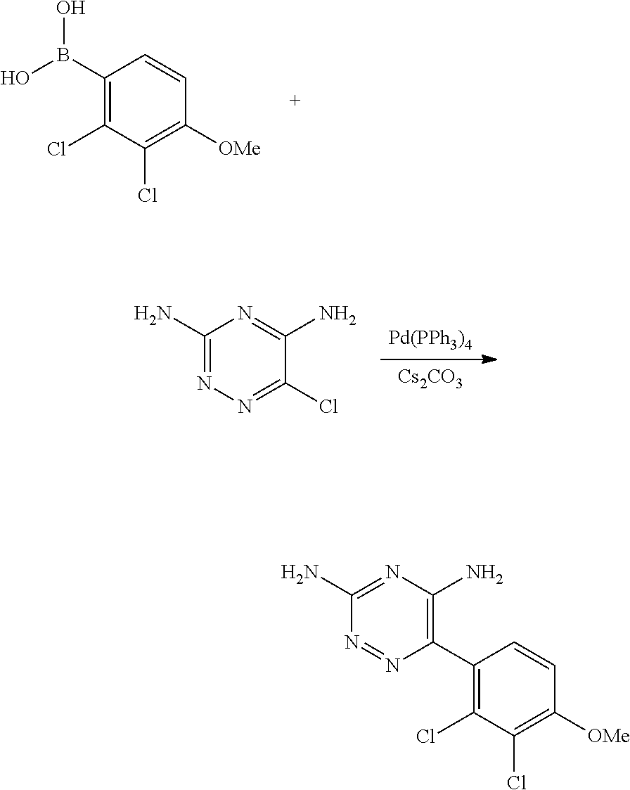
C1(B(O)O)=C(Cl)C(Cl)=C([OMe])C=C1.[Cs2CO3].[Pd(PPh3)4].C1(N)=NN=C(Cl)C(N)=N1.N1=NC(C2=C(Cl)C(Cl)=C([OMe])C=C2)=C(N)N=C1N
